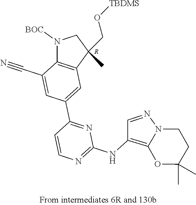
N1([BOC])C2=C(C(CO[TBDMS])(C)C1)C=C(C1=NC(NC3=C4N(N=C3)CCC(C)(C)O4)=NC=C1)C=C2C#N.[R]
